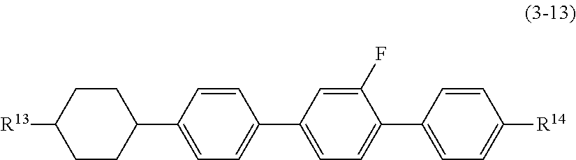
C1CC([R13])CCC1C1=CC=C(C2=CC=C(C3=CC=C([R14])C=C3)C(F)=C2)C=C1
